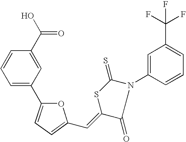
C1=C(C2=CC=C(C=C3C(=O)N(C4=CC(C(F)(F)F)=CC=C4)C(=S)S3)O2)C=C(C(O)=O)C=C1
